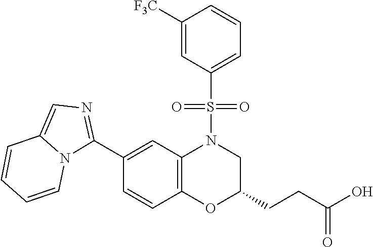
C1(C2=NC=C3N2C=CC=C3)=CC2=C(C=C1)OC(CCC(O)=O)CN2S(C1=CC=CC([F3C])=C1)(=O)=O
